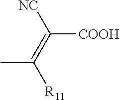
C([COOH])(=C(C)[R11])[NC]
